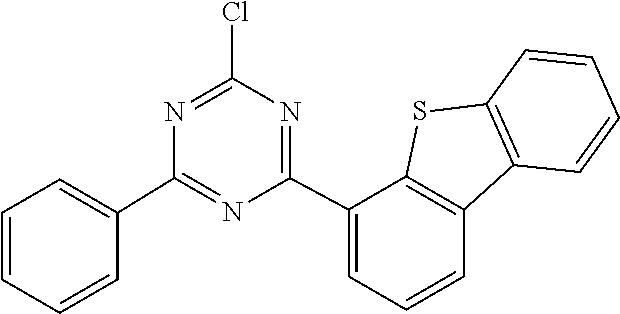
C1(C2=NC(Cl)=NC(C3=CC=CC=C3)=N2)=CC=CC2=C1SC1=C2C=CC=C1
